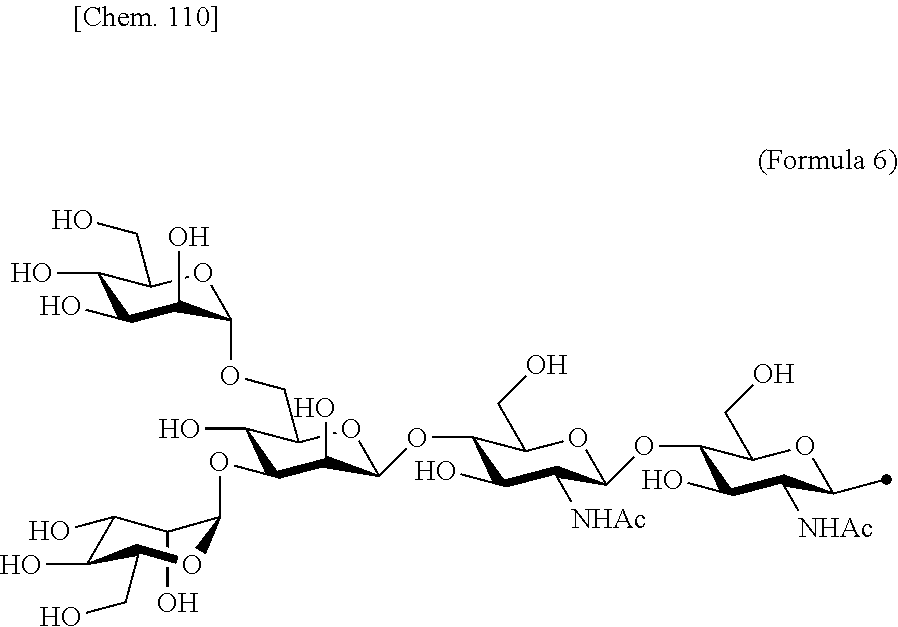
OC1C(O)C(O)C(CO)OC1OC1C(O)C(COC2C(O)C(O)C(O)C(CO)O2)OC(OC2C(O)C([NHAc])C(OC3C(O)C([NHAc])C(C)OC3CO)OC2CO)C1O
